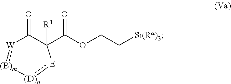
O=C1[W]:[(B)m][(D)n]:[E]C1([R1])C(OCC[Si(Ra)3])=O
